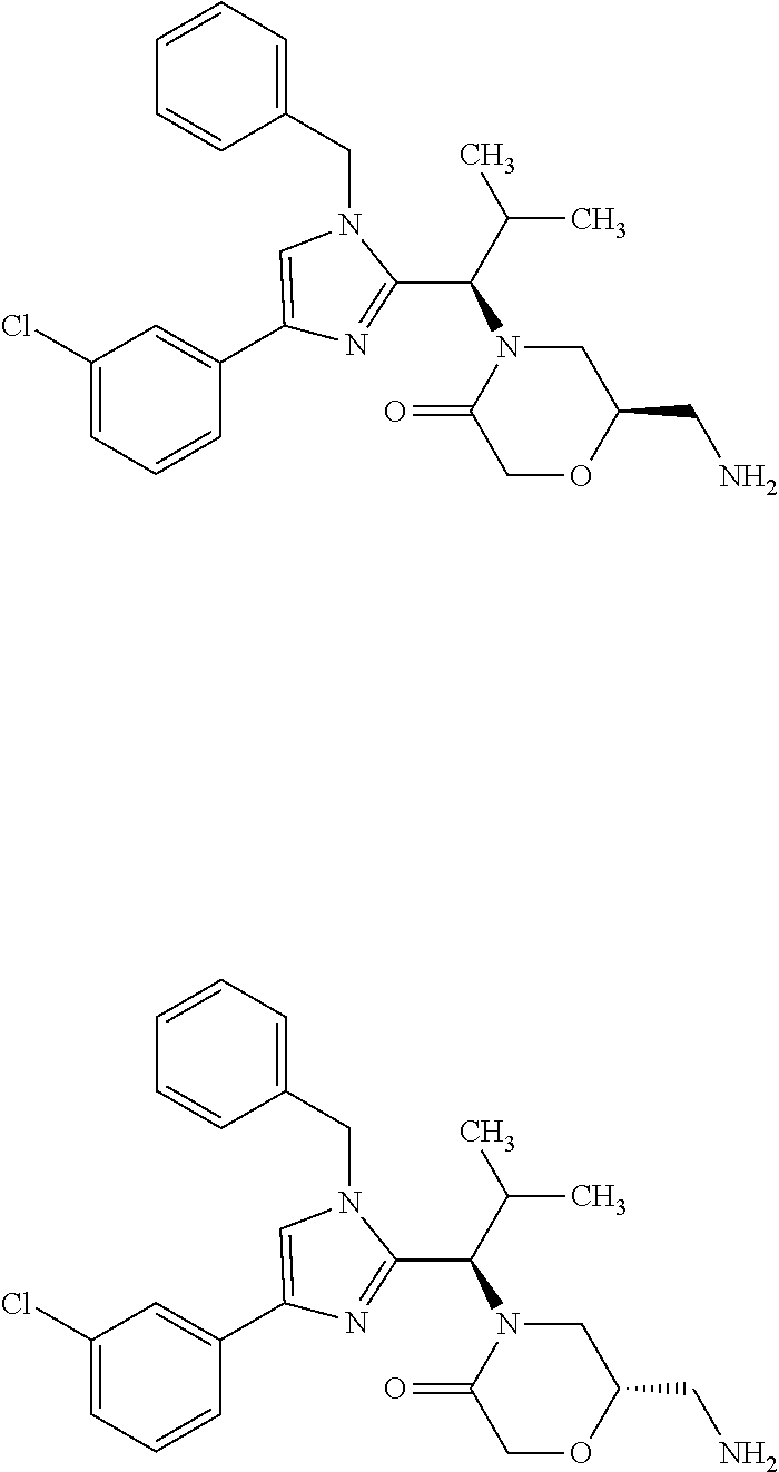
C1(Cl)=CC=CC(C2=CN(CC3=CC=CC=C3)C(C(C(C)C)N3C(=O)COC(CN)C3)=N2)=C1.C1(Cl)=CC=CC(C2=CN(CC3=CC=CC=C3)C(C(C(C)C)N3C(=O)COC(CN)C3)=N2)=C1
